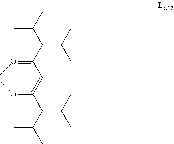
C(=OC)(C=C(OC)C(C(C)C)C(C)C)C(C(C)C)C(C)C
